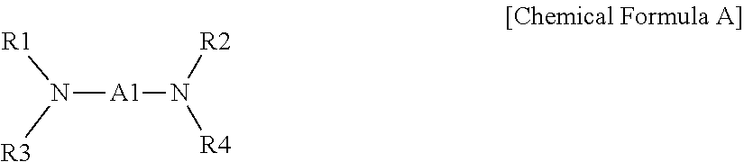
N([A1]N([R4])[R2])([R1])[R3]
